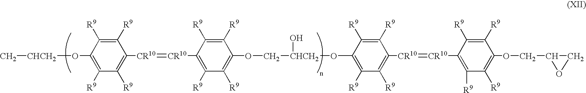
C[CHCH2]OC1=C([R9])C([R9])=C([CR10]=[CR10]C2=C([R9])C([R9])=C(OC[CHCH2](O)OC3=C([R9])C([R9])=C([CR10]=[CR10]C4=C([R9])C([R9])=C(OCC5CO5)C([R9])=C4[R9])C([R9])=C3[R9])C([R9])=C2[R9])C([R9])=C1[R9]
